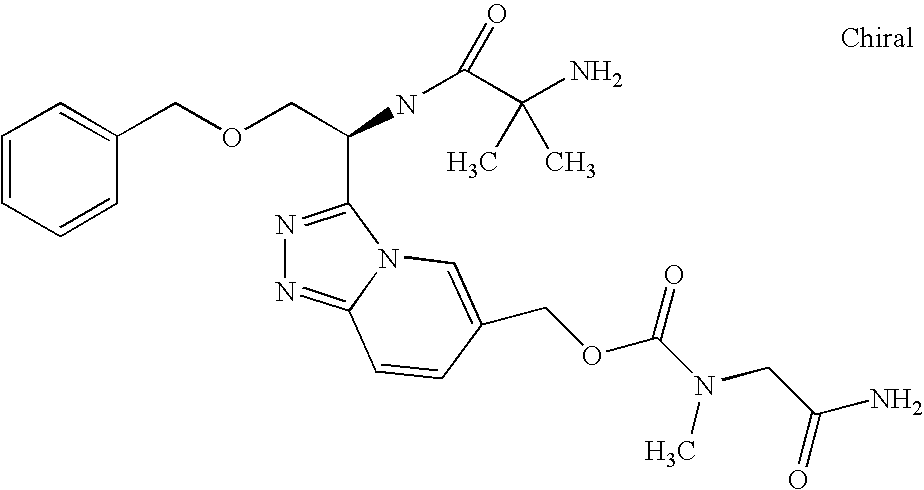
C1=CC=CC(COCC(C2=NN=C3N2C=C(COC(=O)N(CC(N)=O)C)C=C3)NC(C(N)(C)C)=O)=C1
